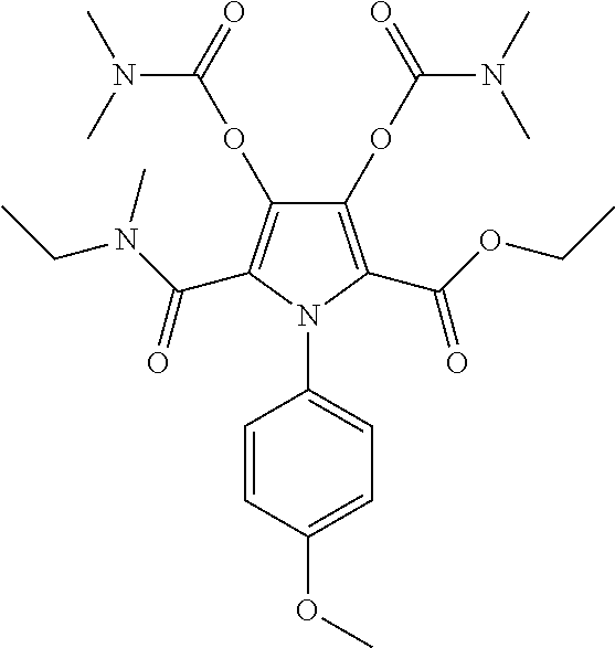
C1(OC(N(C)C)=O)=C(C(OCC)=O)N(C2=CC=C(OC)C=C2)C(C(N(CC)C)=O)=C1OC(N(C)C)=O
